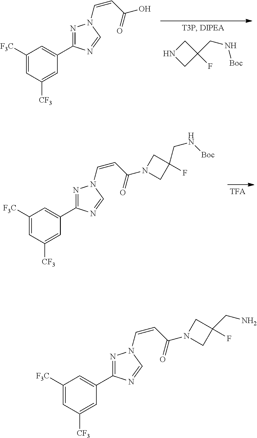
C1NCC1(CN[Boc])F.C1([F3C])=CC([CF3])=CC(C2=NN(C=CC(=O)O)C=N2)=C1.C1([F3C])=CC([CF3])=CC(C2=NN(C=CC(=O)N3CC(CN[Boc])(F)C3)C=N2)=C1.C1([F3C])=CC([CF3])=CC(C2=NN(C=CC(=O)N3CC(F)(CN)C3)C=N2)=C1
